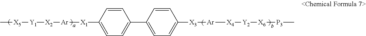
C[X5][Y1][X2][Ar][X1]C1=CC=C(C2=CC=C([X3][Ar][X4][Y2][X6][P3]C)C=C2)C=C1
